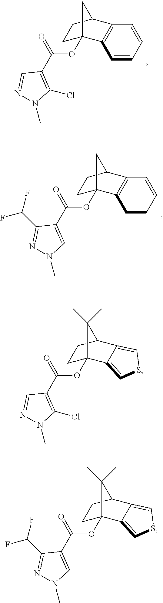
C1=CC=CC2=C1C1(OC(C3=C(Cl)N(C)N=C3)=O)CCC2C1.C1=CC=CC2=C1C1(OC(C3=CN(C)N=C3C(F)F)=O)CCC2C1.C1C2(OC(C3=C(Cl)N(C)N=C3)=O)C3=CSC=C3C(C1)C2(C)C.C1C2(OC(C3=CN(C)N=C3C(F)F)=O)C3=CSC=C3C(C1)C2(C)C
